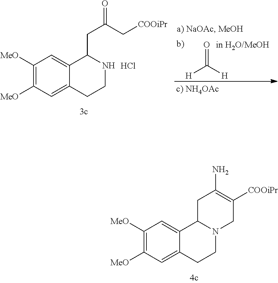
C1([MeO])=C([MeO])C=C2C(=C1)C1N(CC2)CC([COOiPr])=C(N)C1.[H]C([H])=O.C1([MeO])=C([MeO])C=C2C(=C1)C(CC(C[COOiPr])=O)NCC2.Cl
